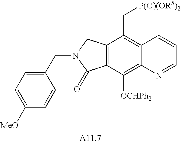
C12=C(C([OCHPh2])=C3C(=C1C[P(O)(OR5)2])C=CC=N3)C(=O)N(CC1=CC=C([MeO])C=C1)C2
